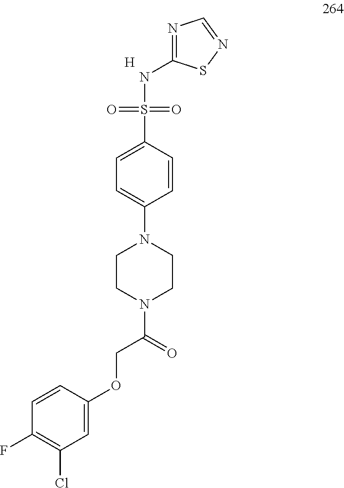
[H].N1=C(NS(=O)(=O)C2=CC=C(N3CCN(C(COC4=CC(Cl)=C(F)C=C4)=O)CC3)C=C2)SN=C1
